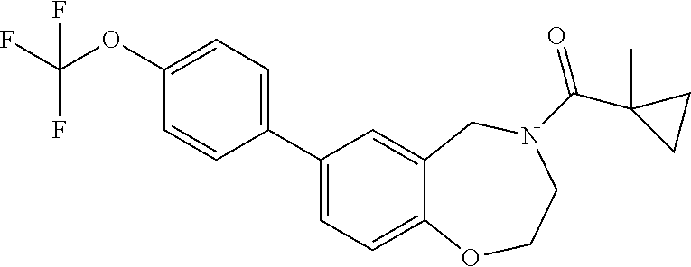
C1(C2=CC=C(OC(F)(F)F)C=C2)=CC=C2C(=C1)CN(C(C1(C)CC1)=O)CCO2
